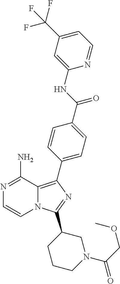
N12C(=C(C3=CC=C(C(=O)NC4=CC(C(F)(F)F)=CC=N4)C=C3)N=C1C1CCCN(C(COC)=O)C1)C(N)=NC=C2
